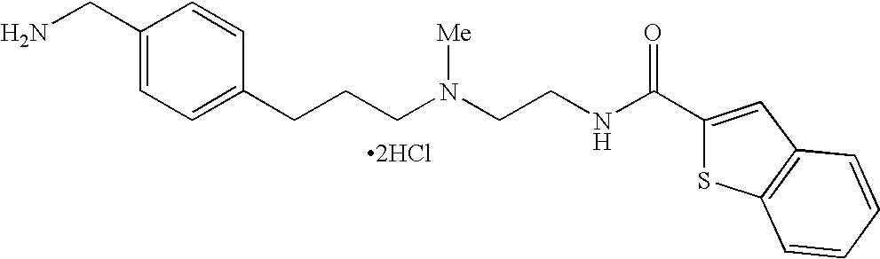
[2HCl].C1(CN)=CC=C(CCCN(CCNC(C2=CC3=C(S2)C=CC=C3)=O)[Me])C=C1
